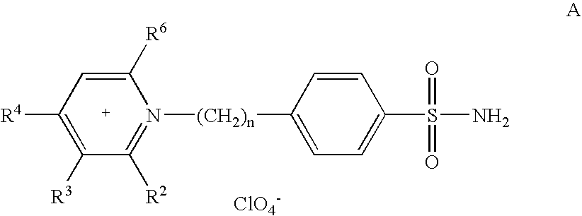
C1([R6])=CC([R4])=C([R3])C([R2])=N1[(CH2)n]C1=CC=C(S(N)(=O)=O)C=C1.[ClO4-]
